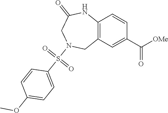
C12=C(C=C(C(=O)[OMe])C=C1)CN(S(C1=CC=C(OC)C=C1)(=O)=O)CC(=O)N2
